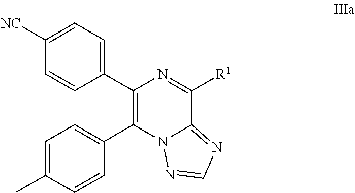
C1=C([NC])C=CC(C2=C(C3=CC=C(C)C=C3)N3C(=NC=N3)C([R1])=N2)=C1
